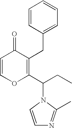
C1=COC(C(CC)N2C=CN=C2C)=C(CC2=CC=CC=C2)C1=O
